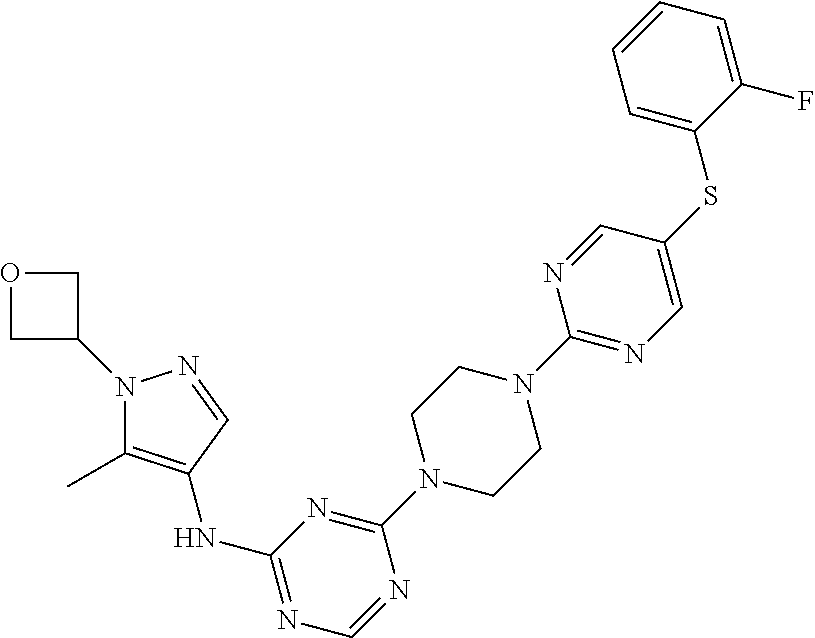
C1C(N2C(C)=C(NC3=NC=NC(N4CCN(C5=NC=C(SC6=CC=CC=C6F)C=N5)CC4)=N3)C=N2)CO1
